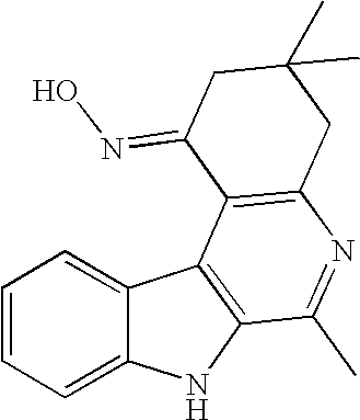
C1=CC=C2C(=C1)C1=C(N2)C(C)=NC2=C1C(=NO)CC(C)(C)C2
